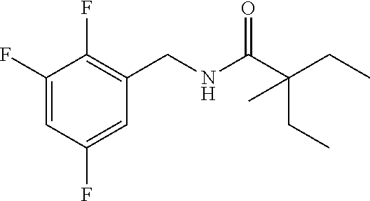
C1(F)=CC(F)=CC(CNC(C(CC)(C)CC)=O)=C1F
